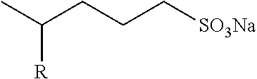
CC(CCC[SO3Na])[R]
